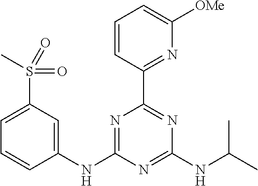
C1(NC2=NC(C3=NC([OMe])=CC=C3)=NC(NC(C)C)=N2)=CC(S(C)(=O)=O)=CC=C1
